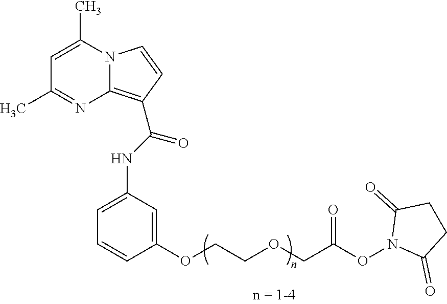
N12C(=C(C(NC3=CC=CC(OCCOCC(ON4C(=O)CCC4=O)=O)=C3)=O)C=C1)N=C(C)C=C2C
